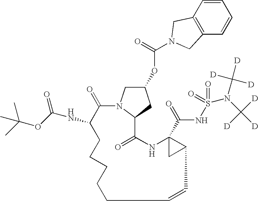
C1=CC2=C(C=C1)CN(C(=O)OC1CN3C(C1)C(=O)NC1(C(=O)NS(=O)(=O)N(C([D])([D])[D])C([D])([D])[D])CC1C=CCCCCCC(NC(=O)OC(C)(C)C)C3=O)C2
